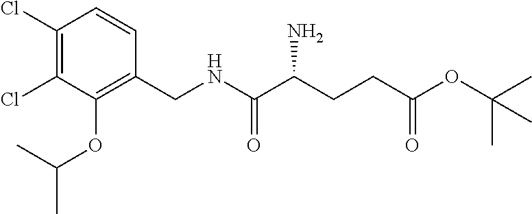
C1(Cl)=C(Cl)C(OC(C)C)=C(CNC(C(CCC(OC(C)(C)C)=O)N)=O)C=C1
